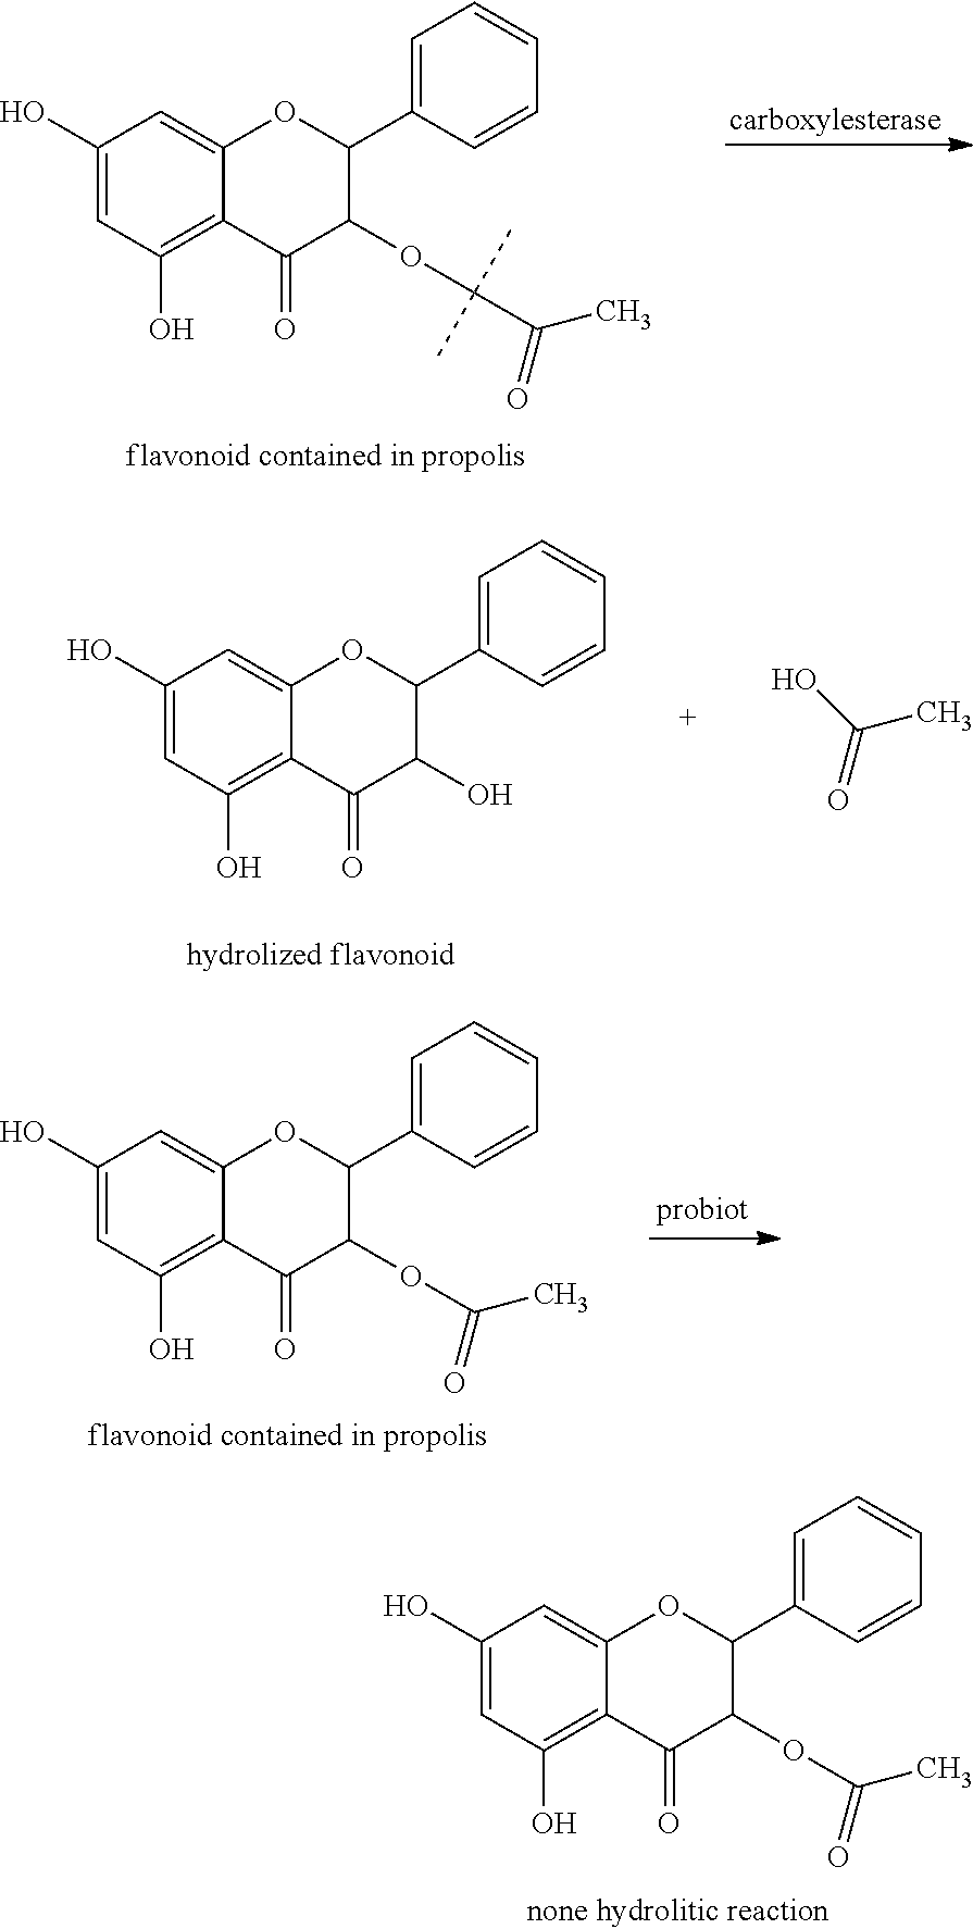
C1(O)=CC(O)=C2C(=C1)OC(C1=CC=CC=C1)C(OC(C)=O)C2=O.C1(O)=CC(O)=C2C(=C1)OC(C1=CC=CC=C1)C(O)C2=O.OC(=O)C.C1(O)=CC(O)=C2C(=C1)OC(C1=CC=CC=C1)C(OC(C)=O)C2=O.C1(O)=CC(O)=C2C(=C1)OC(C1=CC=CC=C1)C(OC(C(C)=O)(C)C)C2=O
